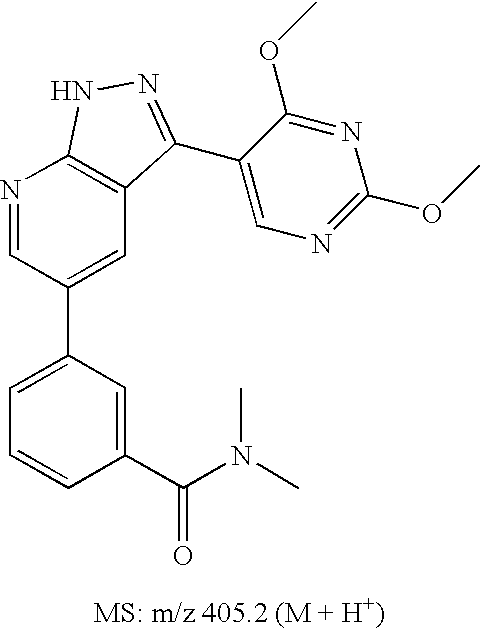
N1=CC(C2=CC=CC(C(N(C)C)=O)=C2)=CC2=C1NN=C2C1=CN=C(OC)N=C1OC
